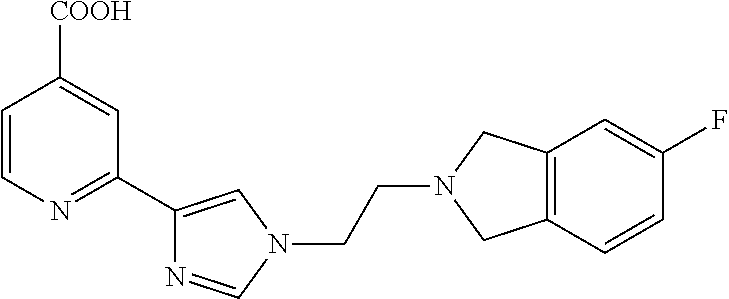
C1=CN=C(C2=CN(CCN3CC4=C(C3)C=CC(F)=C4)C=N2)C=C1[COOH]
